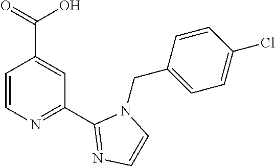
C1=CN=C(C2=NC=CN2CC2=CC=C(Cl)C=C2)C=C1C(=O)O
